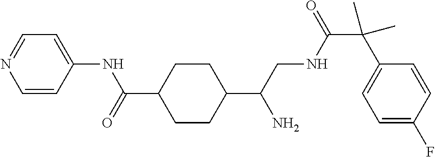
C1(C(CNC(C(C2=CC=C(F)C=C2)(C)C)=O)N)CCC(C(=O)NC2=CC=NC=C2)CC1
